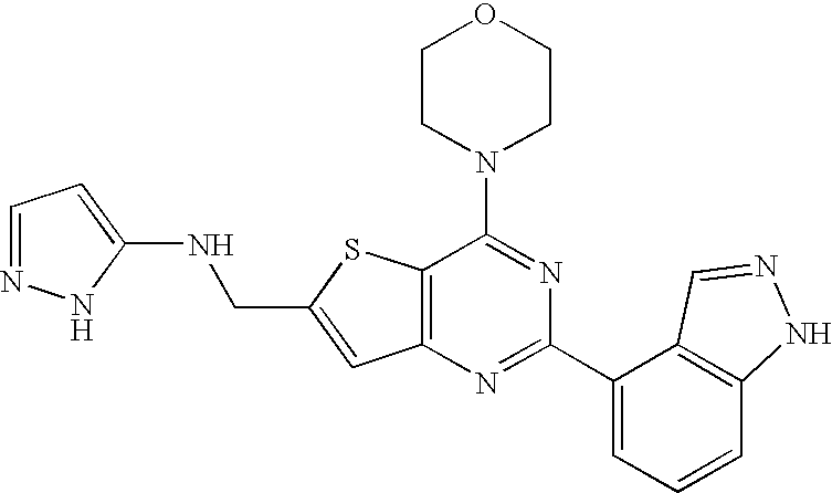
C1CN(C2=NC(C3=CC=CC4=C3C=NN4)=NC3=C2SC(CNC2=CC=NN2)=C3)CCO1
